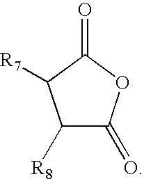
C1([R8])C(=O)OC(=O)C1[R7]
